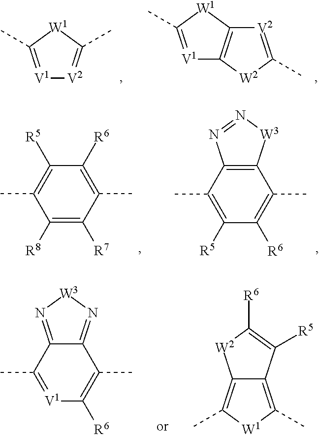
[V1]1=C(C)[W1]C(C)=[V2]1.[V2]1=C(C)[W2]C2=C1[W1]C(C)=[V1]2.C1([R8])=C([R7])C(C)=C([R6])C([R5])=C1C.C12=C(C(C)=C([R5])C([R6])=C1C)N=N[W3]2.C12=N[W3]N=C1C(C)=[V1]C([R6])=C2C.C12=C(C)[W1]C(C)=C1[W2]C([R6])=C2[R5]
